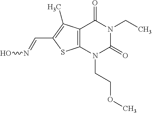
C12=C(N(CCOC)C(=O)N(CC)C1=O)SC(C=NO)=C2C
